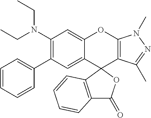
C1(N(CC)CC)=C(C2=CC=CC=C2)C=C2C(=C1)OC1=C(C(C)=NN1C)C21OC(=O)C2=C1C=CC=C2
